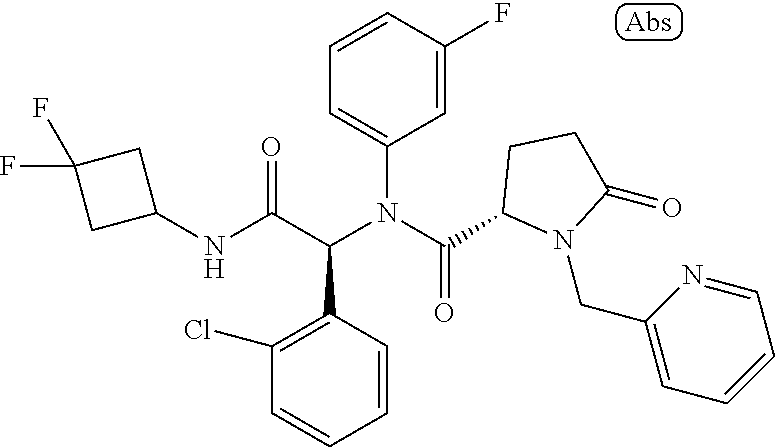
C1=CC(F)=CC(N(C(=O)C2N(CC3=CC=CC=N3)C(=O)CC2)C(C(NC2CC(F)(F)C2)=O)C2=C(Cl)C=CC=C2)=C1
